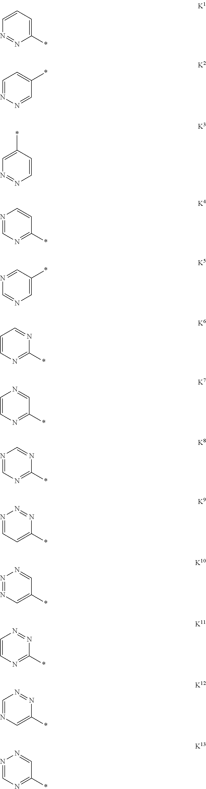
C1=CC=C(*)N=N1.C1=NN=CC(*)=C1.C1=C(*)C=CN=N1.N1=CN=C(*)C=C1.N1=CC(*)=CN=C1.C1=CN=C(*)N=C1.C1=CN=C(*)C=N1.N1=CN=C(*)N=C1.N1=CC=C(*)N=N1.N1=NC=C(*)C=N1.C1=CN=C(*)N=N1.C1=NC=C(*)N=N1.N1=CN=C(*)C=N1
